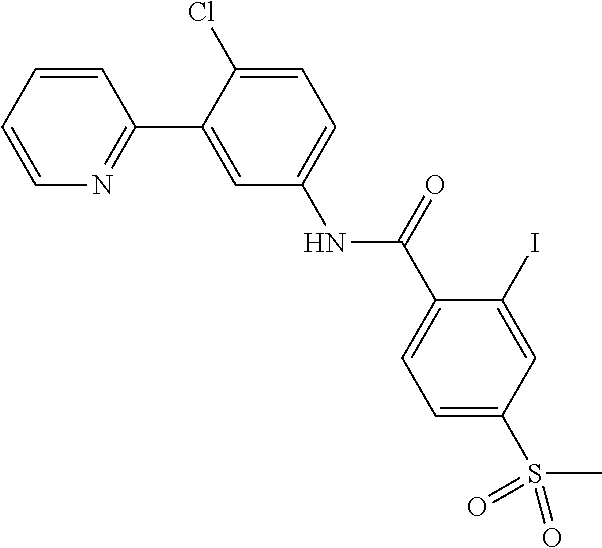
C1=CC=CN=C1C1=CC(NC(C2=CC=C(S(C)(=O)=O)C=C2I)=O)=CC=C1Cl
